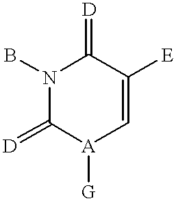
N1(B)C(=[D])[A]([G])C=C([E])C1=[D]
